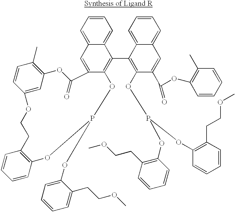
C12=CC=CC=C1C=C1C(=C2C2=C(OP(OC3=C(CCOC)C=CC=C3)OC3=C(CCOC)C=CC=C3)C(C(OC3=C(C)C=CC=C3)=O)=CC3=CC=CC=C23)OP(OC2=CC=CC=C2CCOC)OC2=C(CCOC3=CC(=C(C)C=C3)OC1=O)C=CC=C2
